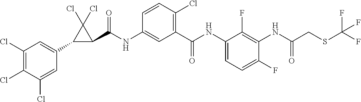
C1(C2=CC(Cl)=C(Cl)C(Cl)=C2)C(C(NC2=CC(C(NC3=CC=C(F)C(NC(CSC(F)(F)F)=O)=C3F)=O)=C(Cl)C=C2)=O)C1(Cl)Cl
